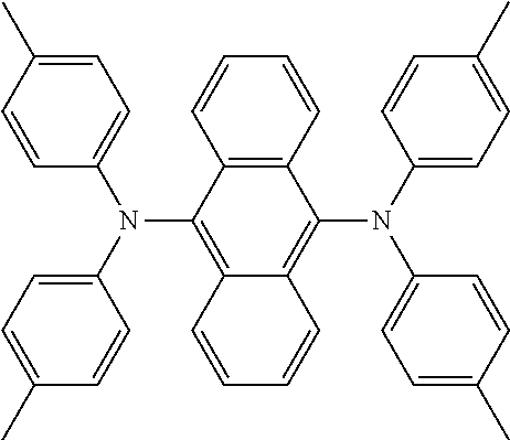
C12=C(C=CC=C1)C(N(C1=CC=C(C)C=C1)C1=CC=C(C)C=C1)=C1C(=C2N(C2=CC=C(C)C=C2)C2=CC=C(C)C=C2)C=CC=C1
